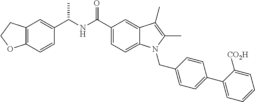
C12=C(C=CC(C(NC(C3=CC=C4C(=C3)C(C)=C(C)N4CC3=CC=C(C4=CC=CC=C4[CO2H])C=C3)=O)C)=C1)OCC2
